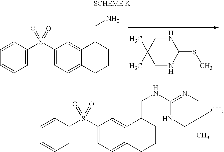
C1(C)(C)CNC(SC)NC1.C1=CC(S(C2=CC=C3C(=C2)C(CN)CCC3)(=O)=O)=CC=C1.C1=CC(S(C2=CC=C3C(=C2)C(CNC2=NCC(C)(C)CN2)CCC3)(=O)=O)=CC=C1
